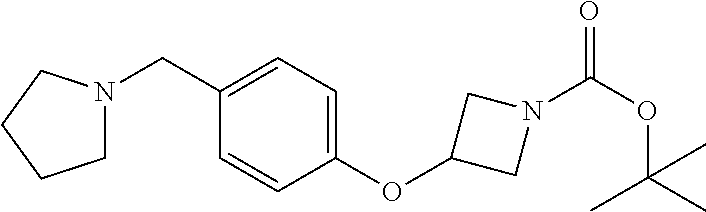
C1N(CC2=CC=C(OC3CN(C(=O)OC(C)(C)C)C3)C=C2)CCC1
